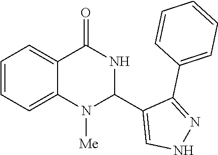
C12=CC=CC=C1N([Me])C(C1=CNN=C1C1=CC=CC=C1)NC2=O
